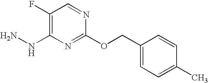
C1(F)=C(NN)N=C(OCC2=CC=C(C)C=C2)N=C1
